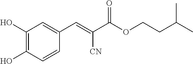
C1(O)=C(O)C=CC(C=C(C(OCCC(C)C)=O)[CN])=C1
